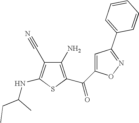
C1(N)=C(C(=O)C2=CC(C3=CC=CC=C3)=NO2)SC(NC(CC)C)=C1C#N
